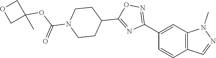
C1(C2=NOC(C3CCN(C(OC4(C)COC4)=O)CC3)=N2)=CC2=C(C=C1)C=NN2C
